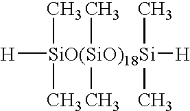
[H][SiO(SiO)18Si]([H])(C)(C)(C)(C)(C)C
